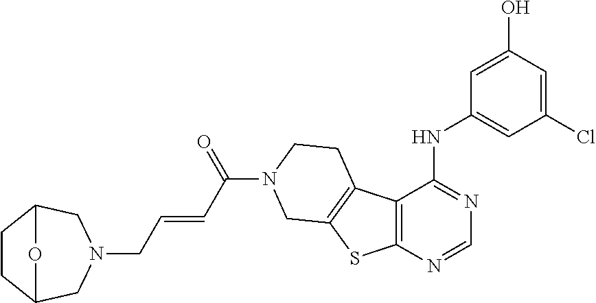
C1=C(O)C=C(Cl)C=C1NC1=NC=NC2=C1C1=C(S2)CN(C(C=CCN2CC3CCC(C2)O3)=O)CC1
